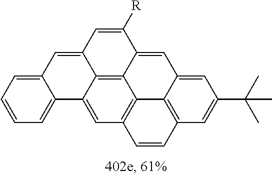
C1=C2C(=CC=C1)C1=CC3=C4C5=C1C(=C2)C=C([R])C5=CC1=CC(C(C)(C)C)=CC(=C41)C=C3
